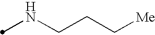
N(CCC[Me])C
